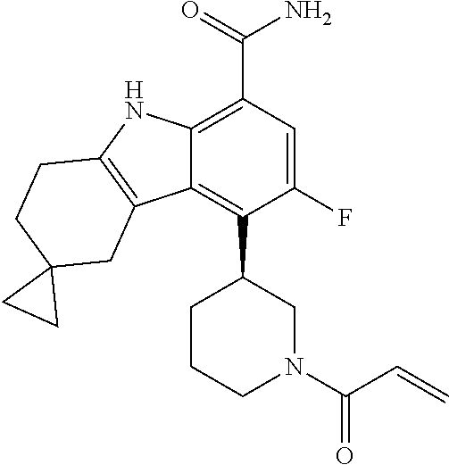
C12=C(C(=O)N)C=C(F)C(C3CCCN(C(C=C)=O)C3)=C1C1=C(N2)CCC2(C1)CC2
